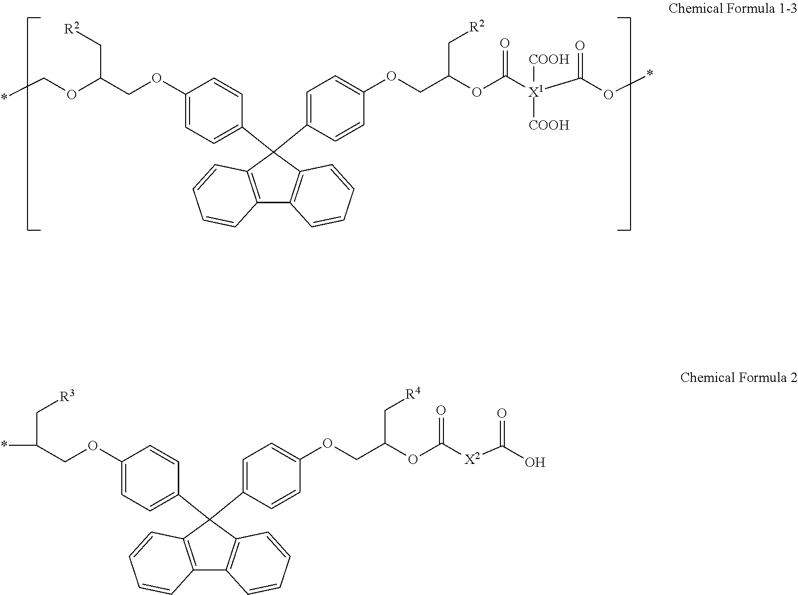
*COC(COC1=CC=C(C2(C3=CC=C(OCC(OC([X1]([COOH])(C(=O)O*)[COOH])=O)C[R2])C=C3)C3=C(C4=C2C=CC=C4)C=CC=C3)C=C1)C[R2].*C(COC1=CC=C(C2(C3=CC=C(OCC(OC([X2]C(=O)O)=O)C[R4])C=C3)C3=C(C4=C2C=CC=C4)C=CC=C3)C=C1)C[R3]
